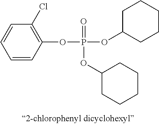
C1=CC(OP(OC2CCCCC2)(=O)OC2CCCCC2)=C(Cl)C=C1
